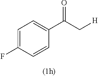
C1=C(F)C=CC(C(C[H])=O)=C1
